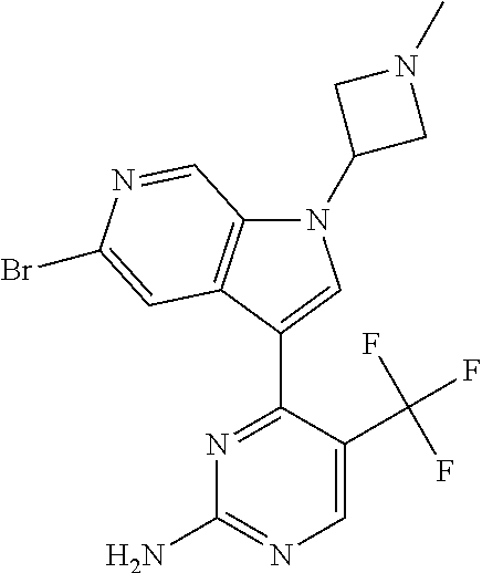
N1=C(C2=CN(C3CN(C)C3)C3=C2C=C(Br)N=C3)C(C(F)(F)F)=CN=C1N
